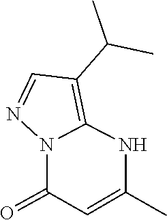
C12=C(C(C)C)C=NN1C(=O)C=C(C)N2
